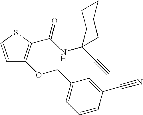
C1=CSC(C(NC2(C#C)CCCCC2)=O)=C1OCC1=CC=CC(C#N)=C1
